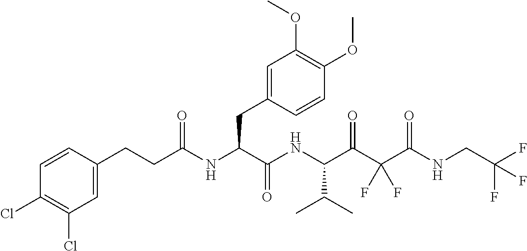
C1=CC(Cl)=C(Cl)C=C1CCC(NC(C(NC(C(C(C(NCC(F)(F)F)=O)(F)F)=O)C(C)C)=O)CC1=CC(OC)=C(OC)C=C1)=O
